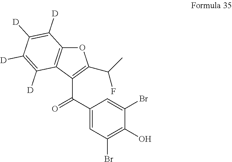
O1C2=C(C(C(C3=CC(Br)=C(O)C(Br)=C3)=O)=C1C(C)F)C([D])=C([D])C([D])=C2[D]
